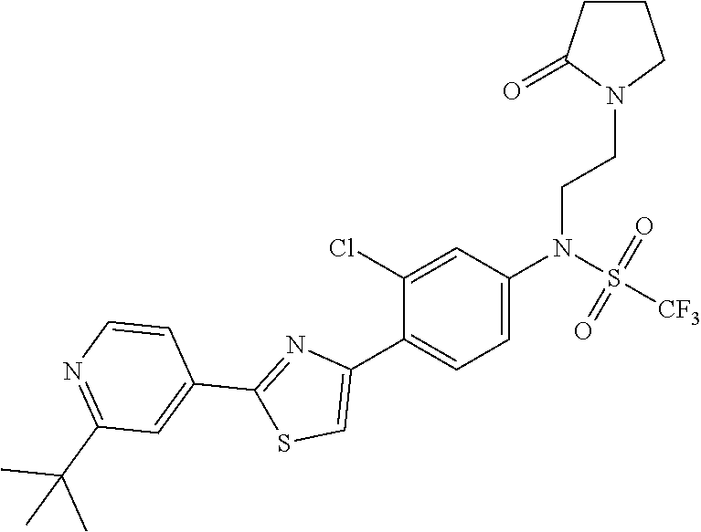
C1=C(N(S(=O)(=O)[CF3])CCN2C(=O)CCC2)C=C(Cl)C(C2=CSC(C3=CC(C(C)(C)C)=NC=C3)=N2)=C1
